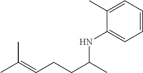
C(CCC(C)NC1=CC=CC=C1C)=C(C)C
